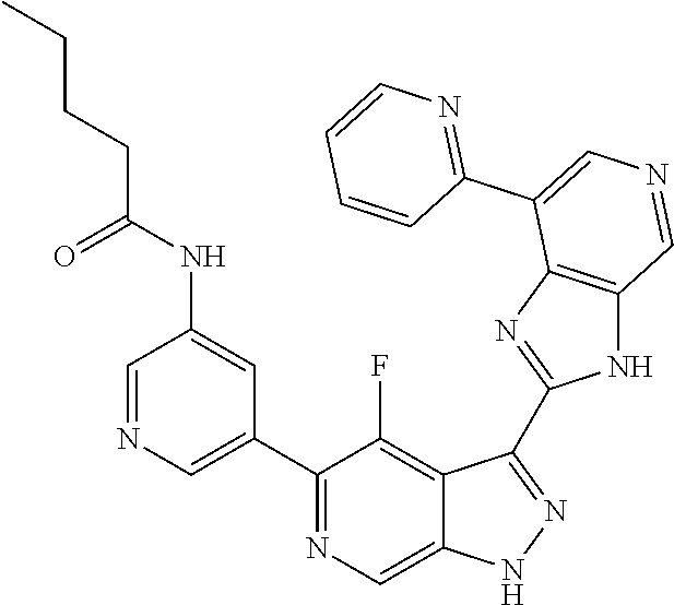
C1(C2=CN=CC(NC(=O)CCCC)=C2)=NC=C2C(=C1F)C(C1=NC3=C(N1)C=NC=C3C1=NC=CC=C1)=NN2
